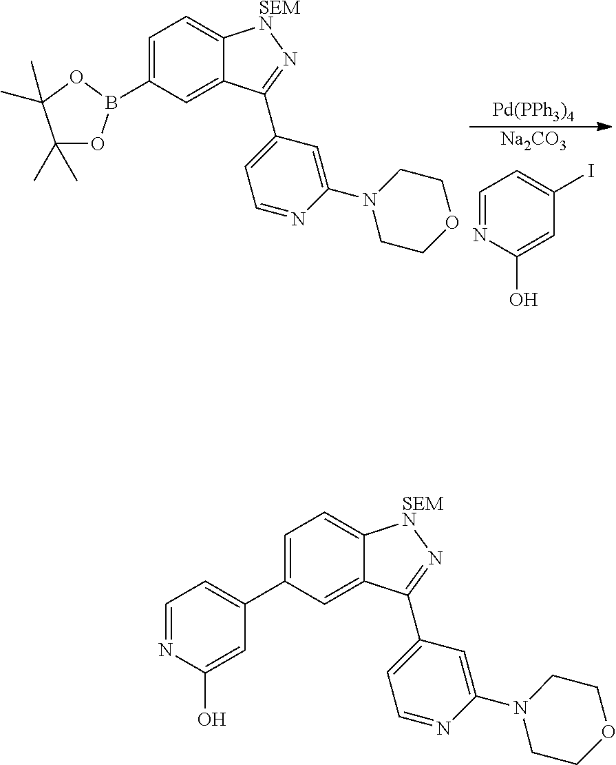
C1=NC(O)=CC(I)=C1.[Pd(PPh3)4].[Na2CO3].C1(C)(C)OB(C2=CC=C3C(=C2)C(C2=CC=NC(N4CCOCC4)=C2)=N[SEMN]3)OC1(C)C.C1(C2=CC=C3C(=C2)C(C2=CC=NC(N4CCOCC4)=C2)=N[SEMN]3)=CC=NC(O)=C1
